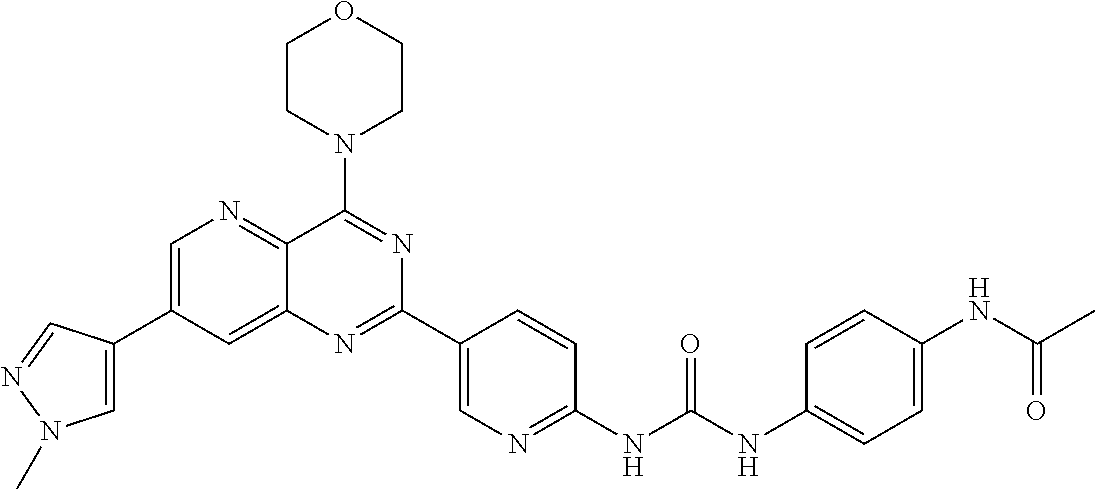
C1=C(C2=CN(C)N=C2)C=C2C(=N1)C(N1CCOCC1)=NC(C1=CN=C(NC(NC3=CC=C(NC(C)=O)C=C3)=O)C=C1)=N2
